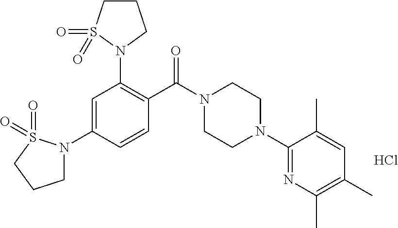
C1(N2CCN(C(C3=C(N4CCCS4(=O)=O)C=C(N4CCCS4(=O)=O)C=C3)=O)CC2)=NC(C)=C(C)C=C1C.Cl
